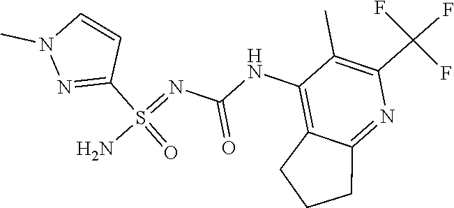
C1=CN(C)N=C1S(=NC(NC1=C2CCCC2=NC(C(F)(F)F)=C1C)=O)(=O)N
